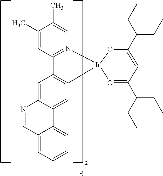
C1=C(C)C(C)=CN2=C1C1=C(C=C3C(=C1)N=CC1=CC=CC=C31)[Ir]21OC(C(CC)CC)=CC(C(CC)CC)=O1.B
